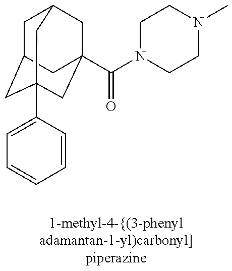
C1C2CC3(C4=CC=CC=C4)CC(C(N4CCN(C)CC4)=O)(CC1C3)C2
